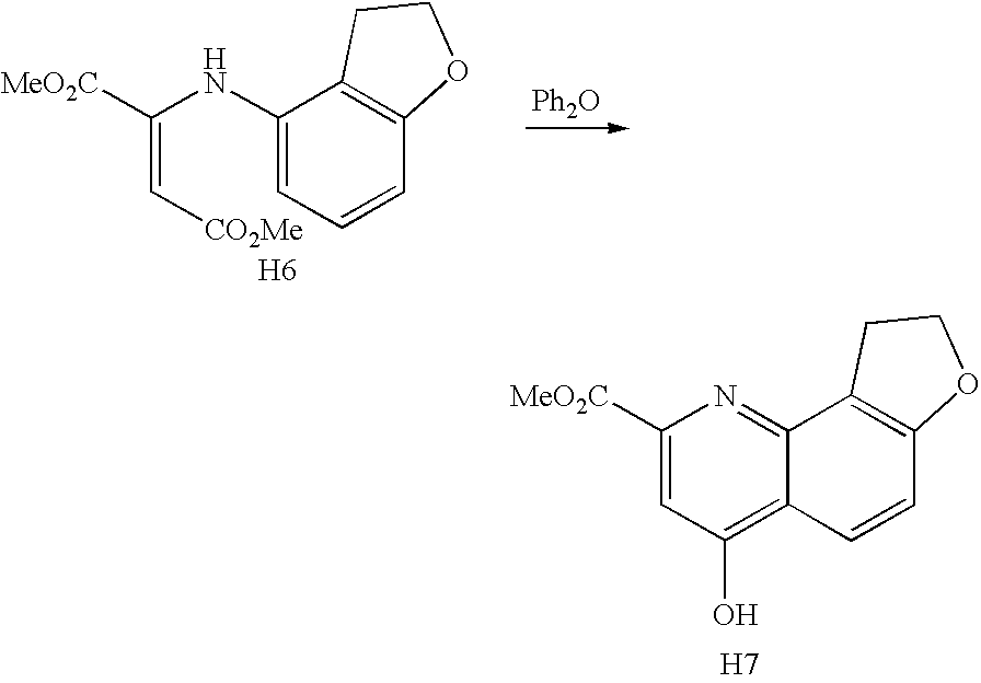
C1(NC(=C[CO2Me])[MeO2C])=CC=CC2=C1CCO2.[H6].[Ph2O].C1([MeO2C])=CC(O)=C2C(=N1)C1=C(C=C2)OCC1.[H7]
